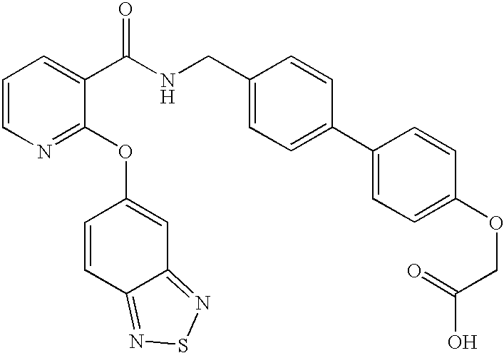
C1=CN=C(OC2=CC3=NSN=C3C=C2)C(C(NCC2=CC=C(C3=CC=C(OCC(O)=O)C=C3)C=C2)=O)=C1
